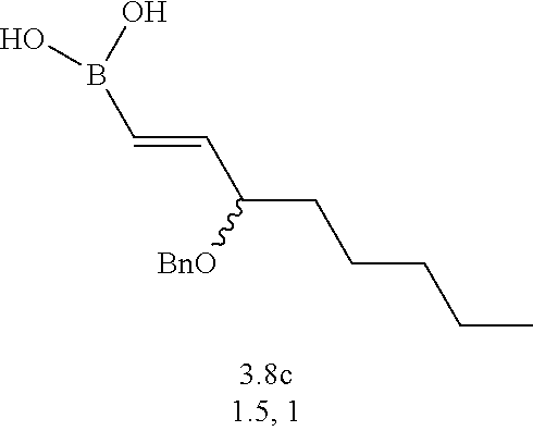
OB(C=CC(CCCCC)[BnO])O
